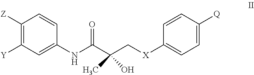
[Y]C1=C([Z])C=CC(NC(C(C[X]C2=CC=C([Q])C=C2)(C)O)=O)=C1
